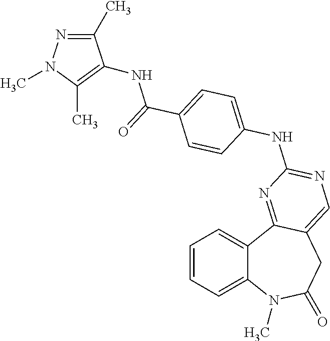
C1=CC=C2C(=C1)C1=NC(NC3=CC=C(C(=O)NC4=C(C)N(C)N=C4C)C=C3)=NC=C1CC(=O)N2C
